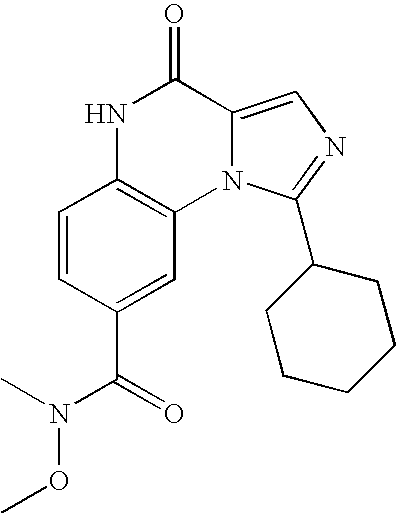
C1=CC(C(=O)N(OC)C)=CC2=C1NC(=O)C1=CN=C(C3CCCCC3)N21
